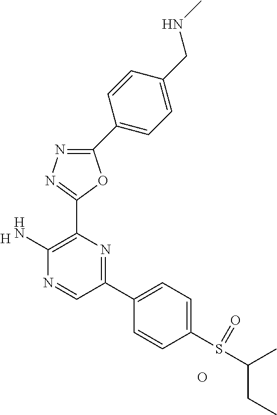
[H].C1(N)=C(C2=NN=C(C3=CC=C(CNC)C=C3)O2)N=C(C2=CC=C(S(C(C)CC)=O)C=C2)C=N1.O
